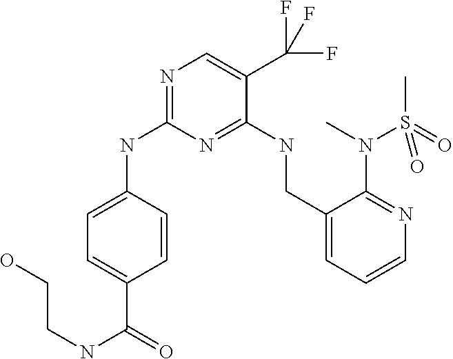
C1=C(NC2=NC=C(C(F)(F)F)C(NCC3=CC=CN=C3N(C)S(C)(=O)=O)=N2)C=CC(C(=O)NCCO)=C1
